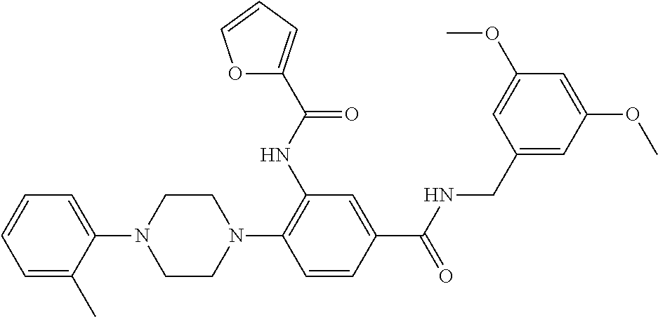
C1CN(C2=C(NC(=O)C3=CC=CO3)C=C(C(NCC3=CC(OC)=CC(OC)=C3)=O)C=C2)CCN1C1=CC=CC=C1C
